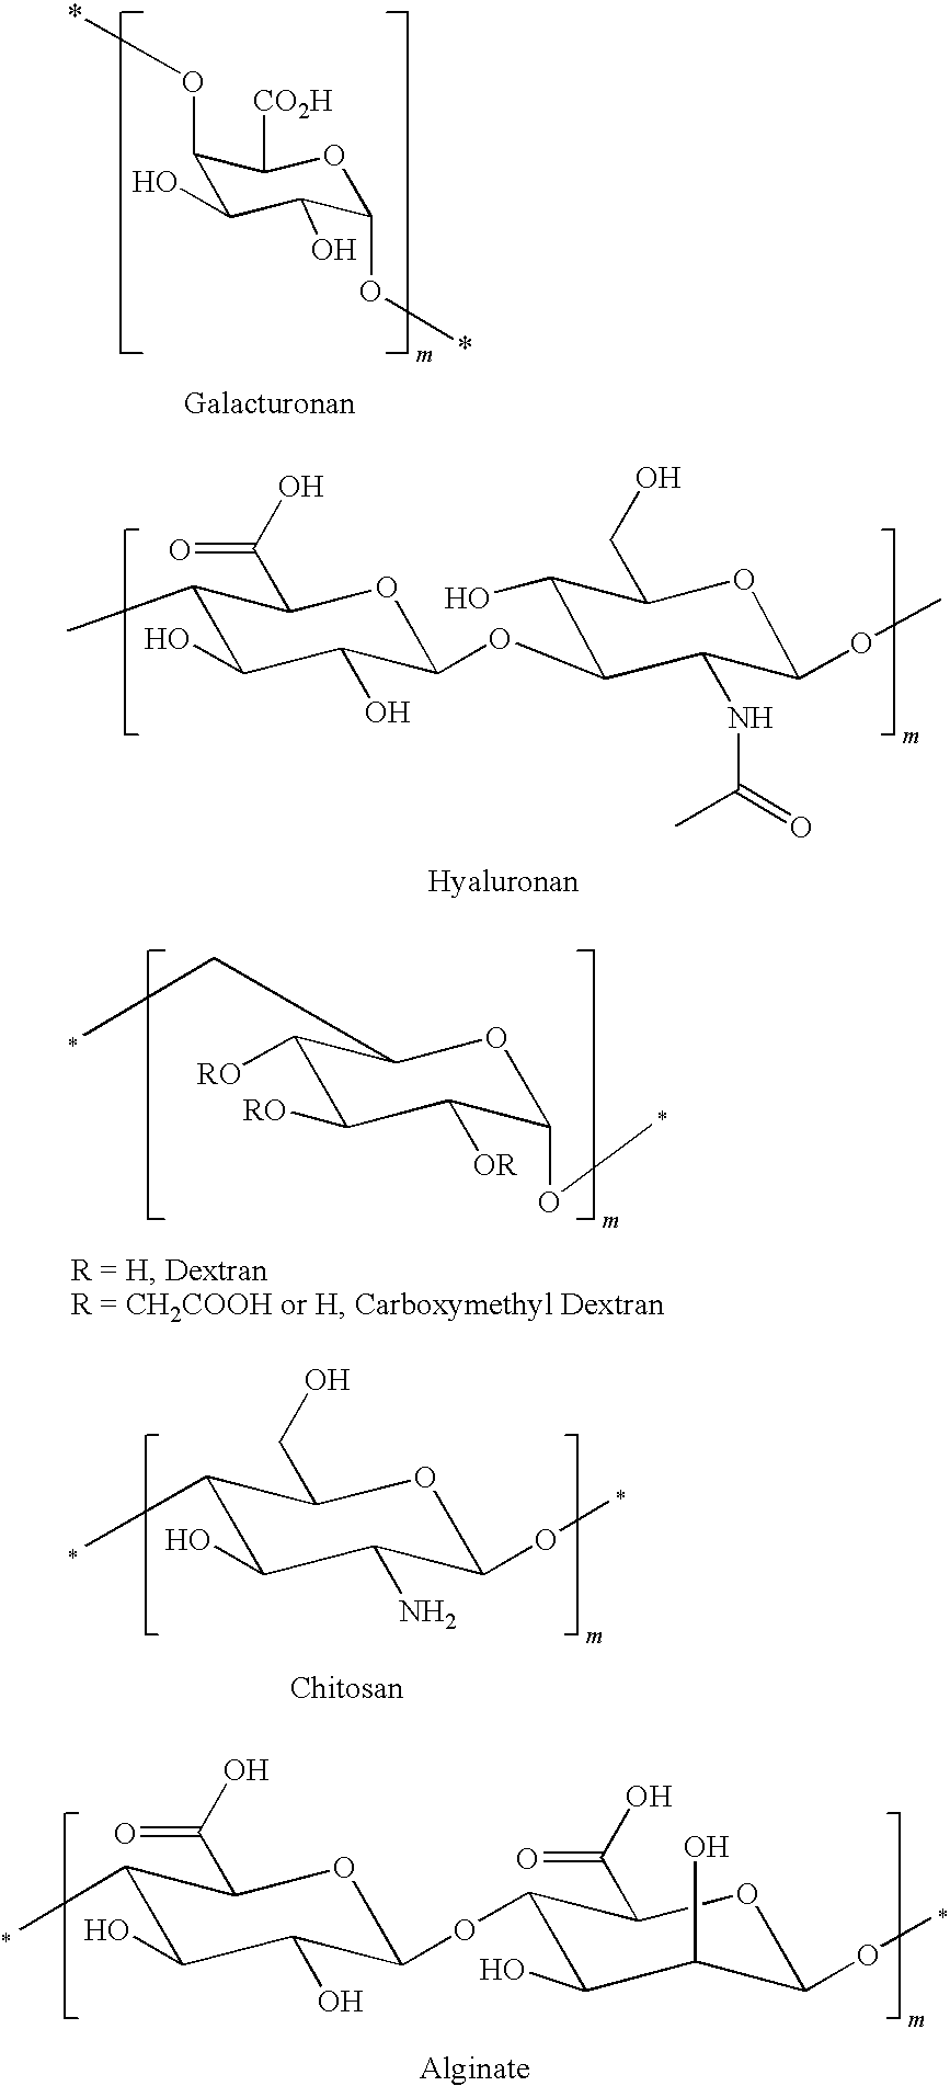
C1(O*)C(O)C(O)C(O*)OC1[CO2H].C1(C)C(O)C(O)C(OC2C(O)C(CO)OC(OC)C2NC(=O)C)OC1C(O)=O.C1([RO])C([RO])C([OR])C(OC)OC1CC.C1(C)C(O)C(N)C(OC)OC1CO.C1(C)C(O)C(O)C(OC2C(O)C(O)C(OC)OC2C(O)=O)OC1C(O)=O
